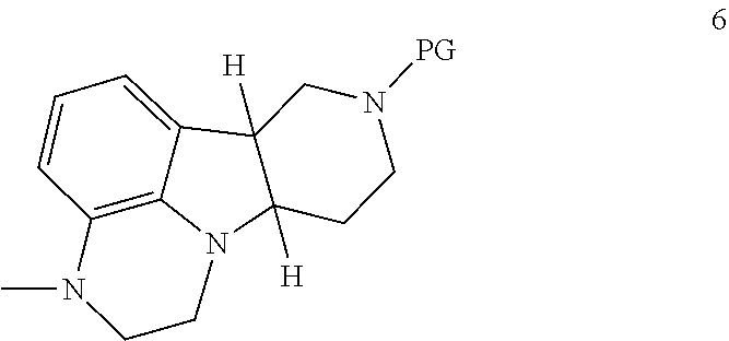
C1=C2C3([H])C([H])(N4C2=C(C=C1)N(C)CC4)CCN([PG])C3
